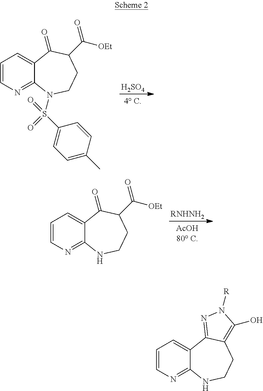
C1=CN=C2C(=C1)C(=O)C(C(=O)[OEt])CCN2S(=O)(C1=CC=C(C)C=C1)=O.[H2SO4].[RNHNH2].C1=CN=C2C(=C1)C(=O)C(C(=O)[OEt])CCN2.C1=CN=C2C(=C1)C1=NN([R])C(O)=C1CCN2
